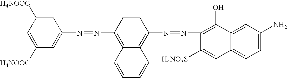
C1=C([H4NOOC])C=C(N=NC2=C3C(=C(N=NC4=C(O)C5=CC(N)=CC=C5C=C4[H4NO3S])C=C2)C=CC=C3)C=C1[H4NOOC]
